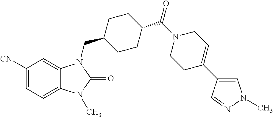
C1([CN])=CC=C2C(=C1)N(CC1CCC(C(N3CC=C(C4=CN(C)N=C4)CC3)=O)CC1)C(=O)N2C
